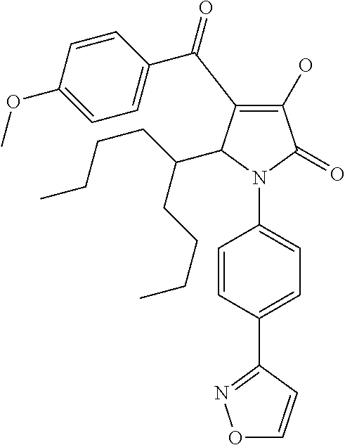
C1(O)=C(C(C2=CC=C(OC)C=C2)=O)C(C(CCCC)CCCC)N(C2=CC=C(C3=NOC=C3)C=C2)C1=O
